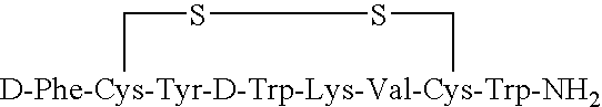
[D-Phe-Cys-Tyr-D-Trp-Lys-Val-Cys-Trp-NH2]1CSSC1
